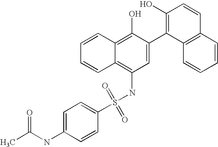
C1=C(NC(=O)C)C=CC(S(NC2=C3C(=C(O)C(C4=C(O)C=CC5=C4C=CC=C5)=C2)C=CC=C3)(=O)=O)=C1
